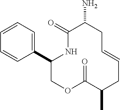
C1=CC=C(C2COC(=O)C(C)CC=CCC(N)C(=O)N2)C=C1
